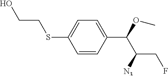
C1=CC(C(OC)C([N3])CF)=CC=C1SCCO
